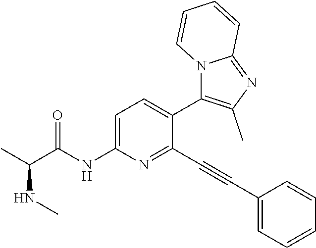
C1=C(NC(C(C)NC)=O)N=C(C#CC2=CC=CC=C2)C(C2=C(C)N=C3N2C=CC=C3)=C1
